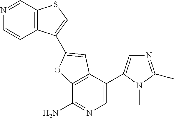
N1=CC2=C(C=C1)C(C1=CC3=C(C(N)=NC=C3C3=CN=C(C)N3C)O1)=CS2
